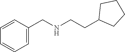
C1=CC=C(CNCCC2CCCC2)C=C1
